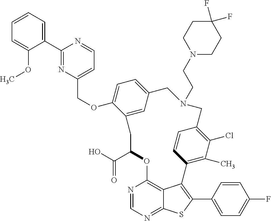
C1(C2=NC(COC3=CC=C4C=C3CC(C(O)=O)OC3=C5C(=NC=N3)SC(C3=CC=C(F)C=C3)=C5C3=C(C)C(Cl)=C(C=C3)CN(CCN3CCC(F)(F)CC3)C4)=CC=N2)=CC=CC=C1OC
